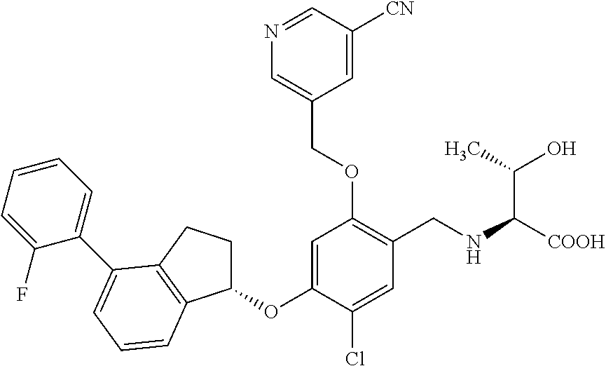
C1=C(OC2CCC3=C2C=CC=C3C2=CC=CC=C2F)C(Cl)=CC(CNC([COOH])C(O)C)=C1OCC1=CN=CC([CN])=C1
